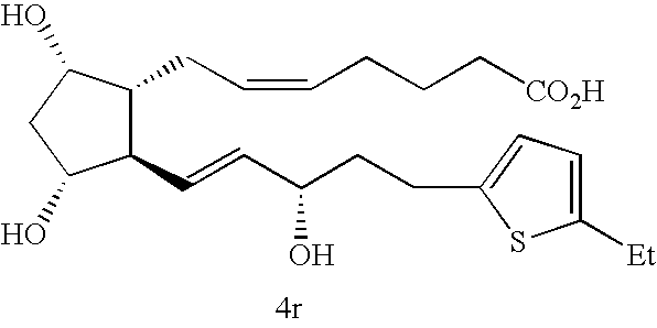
C1(C=CC(CCC2=CC=C([Et])S2)O)C(CC=CCCC[CO2H])C(O)CC1O
